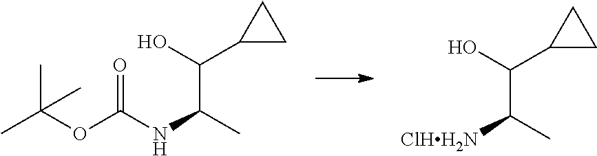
CC(OC(NC(C)C(C1CC1)O)=O)(C)C.[ClHH2N]C(C)C(C1CC1)O
